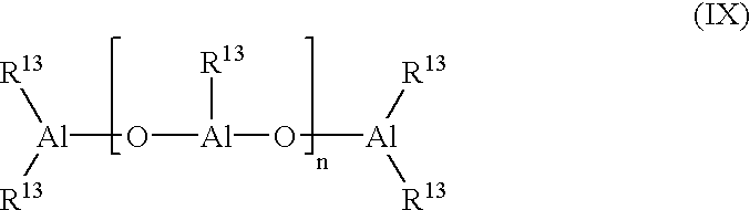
[Al](O[Al](O[Al]([R13])[R13])[R13])([R13])[R13]
